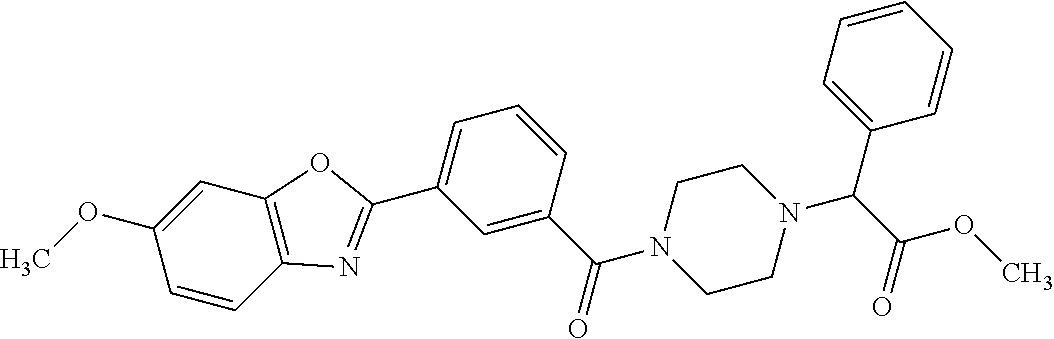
C1=C(C(=O)N2CCN(C(C(=O)OC)C3=CC=CC=C3)CC2)C=CC=C1C1=NC2=C(O1)C=C(OC)C=C2
